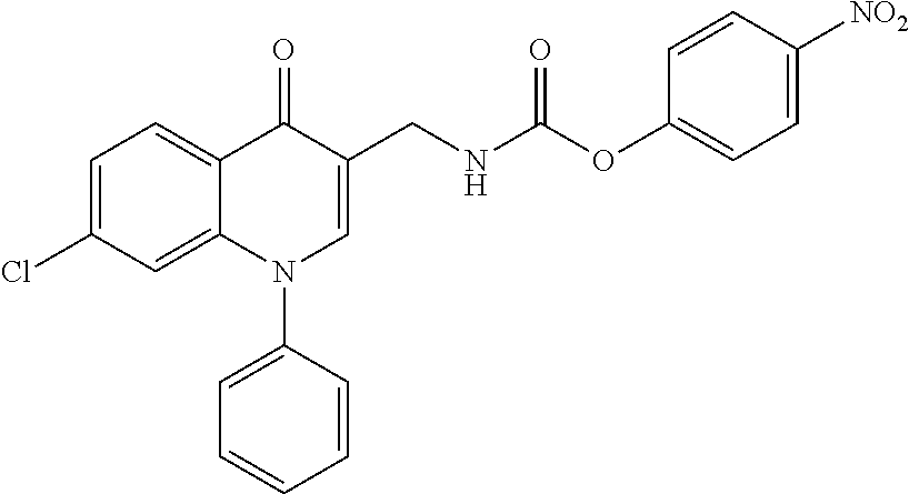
C1=C(Cl)C=C2C(=C1)C(=O)C(CNC(OC1=CC=C([NO2])C=C1)=O)=CN2C1=CC=CC=C1
